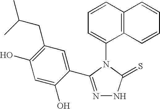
C1=CC2=C(C(N3C(=S)NN=C3C3=CC(CC(C)C)=C(O)C=C3O)=C1)C=CC=C2
